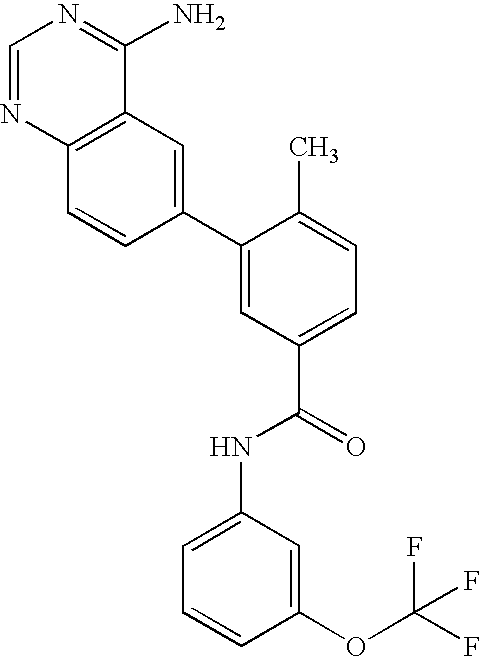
C1=NC2=C(C(N)=N1)C=C(C1=CC(C(=O)NC3=CC=CC(OC(F)(F)F)=C3)=CC=C1C)C=C2
